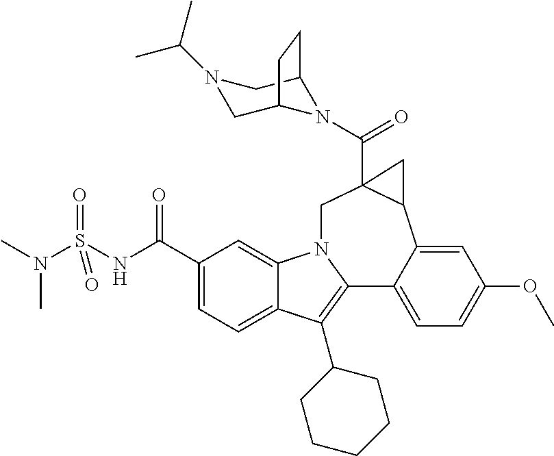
C1(C(NS(N(C)C)(=O)=O)=O)=CC=C2C(=C1)N1C(=C2C2CCCCC2)C2=CC=C(OC)C=C2C2C(C(=O)N3C4CN(C(C)C)CC3CC4)(C1)C2
